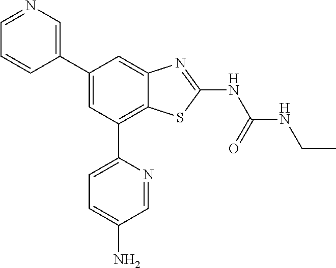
C1(C2=CN=CC=C2)=CC(C2=CC=C(N)C=N2)=C2C(=C1)N=C(NC(NCC)=O)S2
